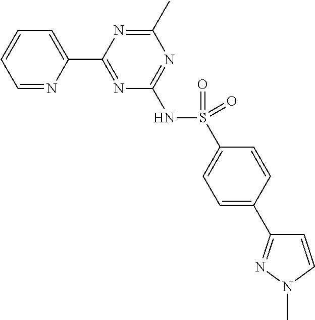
C1=NC(C2=NC(NS(C3=CC=C(C4=NN(C)C=C4)C=C3)(=O)=O)=NC(C)=N2)=CC=C1
